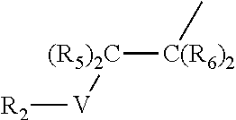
[R2][V][(R5)2C][C(R6)2]C
